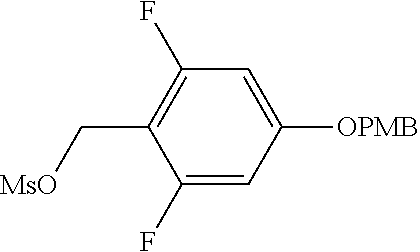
C1(F)=CC([OPMB])=CC(F)=C1C[MsO]
